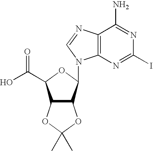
C12=C(N=C(I)N=C1N)N(C1C3C(C(C(O)=O)O1)OC(C)(C)O3)C=N2
